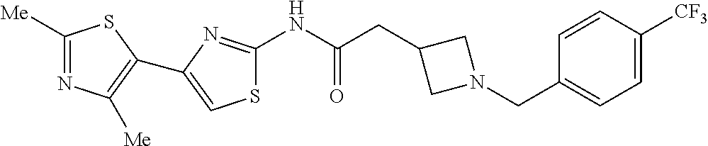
C1([Me])=NC([Me])=C(C2=CSC(NC(CC3CN(CC4=CC=C([CF3])C=C4)C3)=O)=N2)S1
